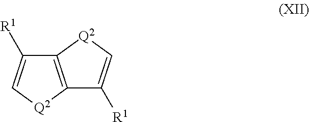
C12=C([Q2]C=C1[R1])C([R1])=C[Q2]2
